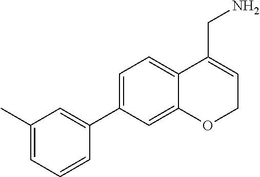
C1=C(C2=CC(C)=CC=C2)C=C2C(=C1)C(CN)=CCO2
